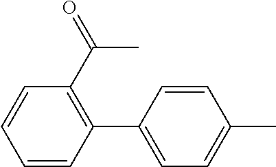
C1(C(=O)C)=C(C2=CC=C(C)C=C2)C=CC=C1
